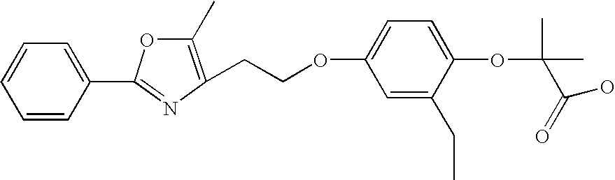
C1=CC(C2=NC(CCOC3=CC=C(OC(C(=O)O)(C)C)C(CC)=C3)=C(C)O2)=CC=C1
